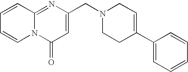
C1(C2=CCN(CC3=CC(=O)N4C(=N3)C=CC=C4)CC2)=CC=CC=C1
